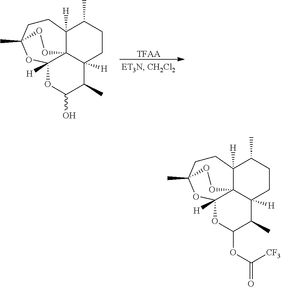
[TFAA].C12([H])C34C([H])(OC(O)C1C)OC(C)(CCC3([H])C(C)CC2)OO4.C12([H])C34C([H])(OC(OC([CF3])=O)C1C)OC(C)(CCC3([H])C(C)CC2)OO4
